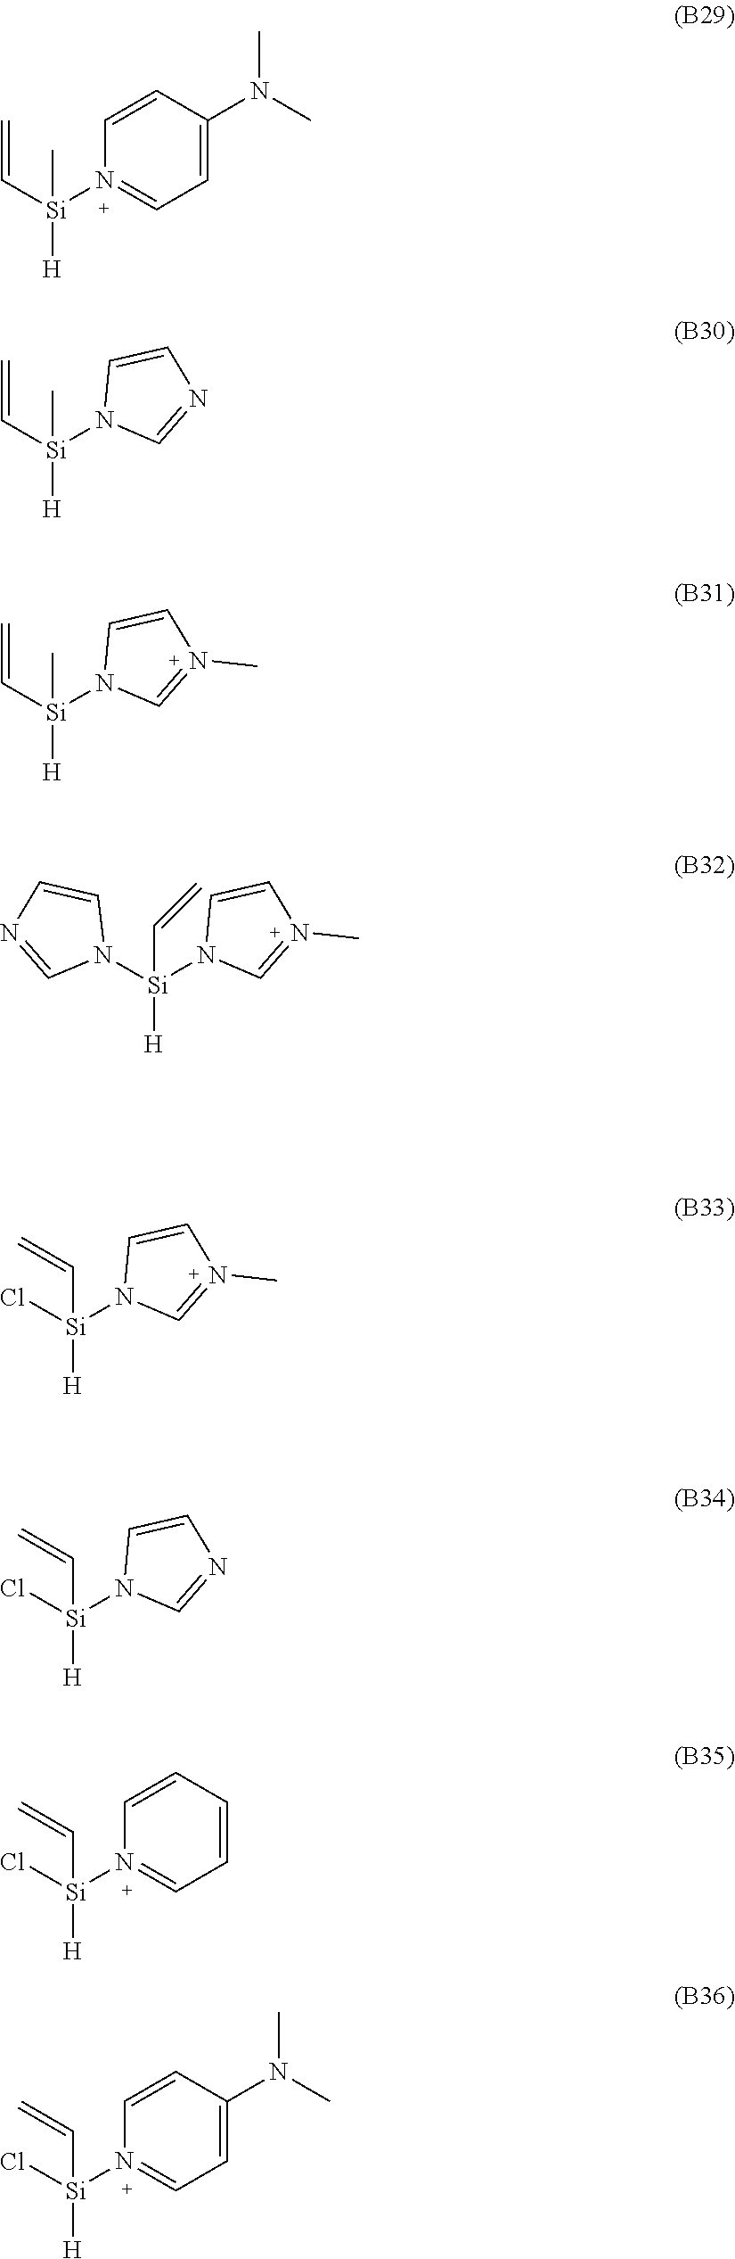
C=C[Si](C)([H])N1=CC=C(N(C)C)C=C1.C=C[Si](C)([H])N1C=NC=C1.C=C[Si](C)([H])N1C=N(C)C=C1.[Si](C=C)([H])(N1C=N(C)C=C1)N1C=NC=C1.[Si](C=C)([H])(N1C=N(C)C=C1)Cl.[Si](C=C)([H])(N1C=NC=C1)Cl.[Si](C=C)([H])(N1=CC=CC=C1)Cl.[Si](C=C)([H])(N1=CC=C(N(C)C)C=C1)Cl
